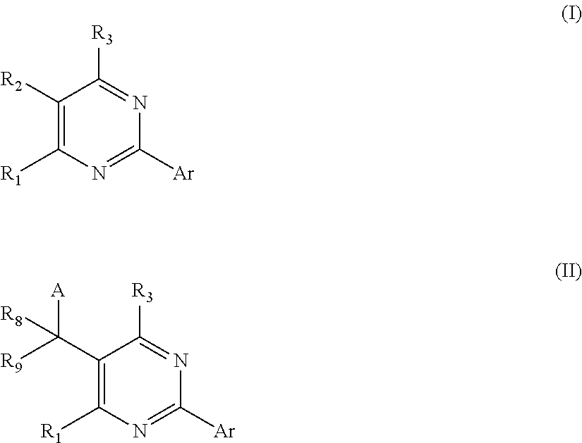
C1([R2])=C([R1])N=C([Ar])N=C1[R3].C1(C([R9])([A])[R8])=C([R1])N=C([Ar])N=C1[R3]
